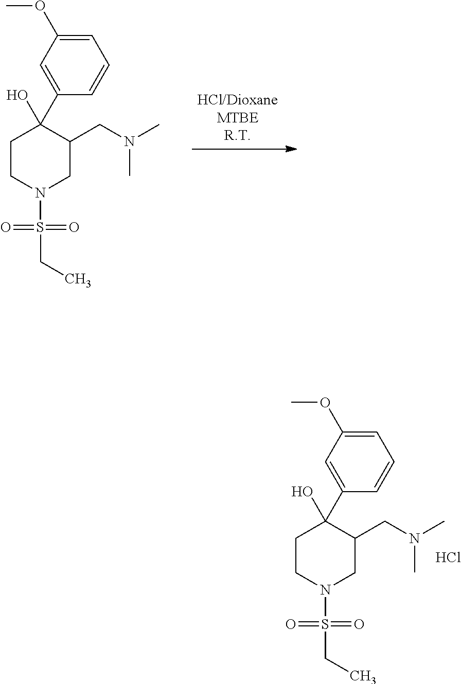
CCS(=O)(=O)N1CC(CN(C)C)C(C2=CC(OC)=CC=C2)(O)CC1.Cl.CCS(=O)(=O)N1CC(CN(C)C)C(C2=CC(OC)=CC=C2)(O)CC1
